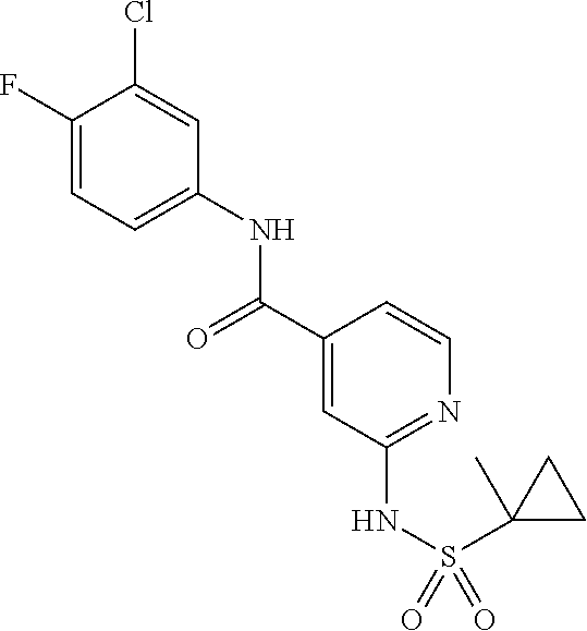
C1(F)=CC=C(NC(C2=CC(NS(=O)(C3(C)CC3)=O)=NC=C2)=O)C=C1Cl
